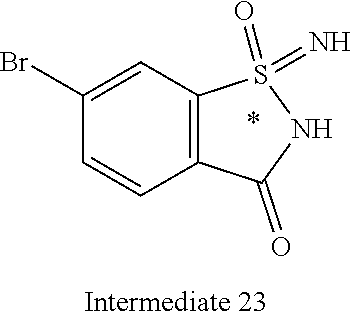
C12=C(C=C(Br)C=C1)S(=O)(=N)NC2=O
